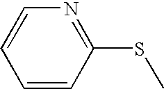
C1=CC(SC)=NC=C1
